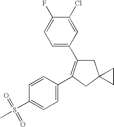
C1C(C2=CC=C(F)C(Cl)=C2)=C(C2=CC=C(S(C)(=O)=O)C=C2)CC12CC2
